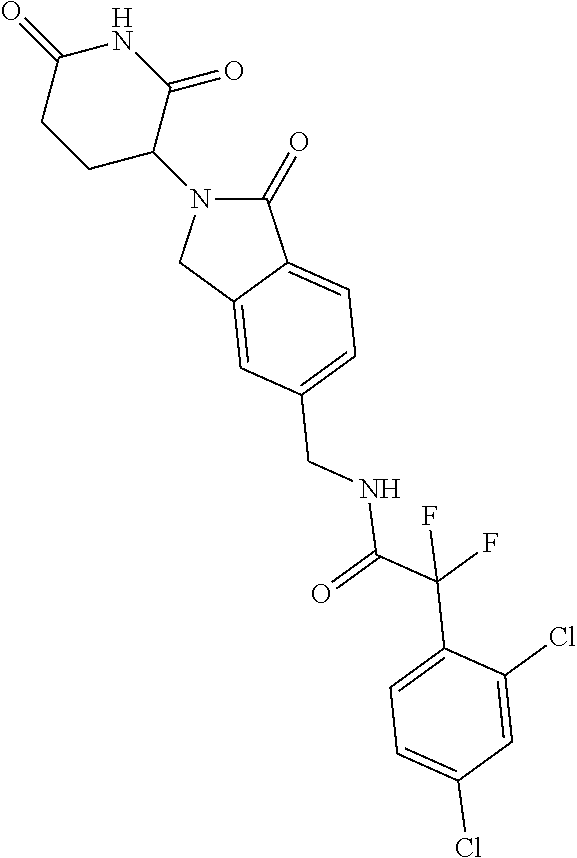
C1(=O)N(C2CCC(=O)NC2=O)CC2=CC(CNC(C(C3=CC=C(Cl)C=C3Cl)(F)F)=O)=CC=C12
